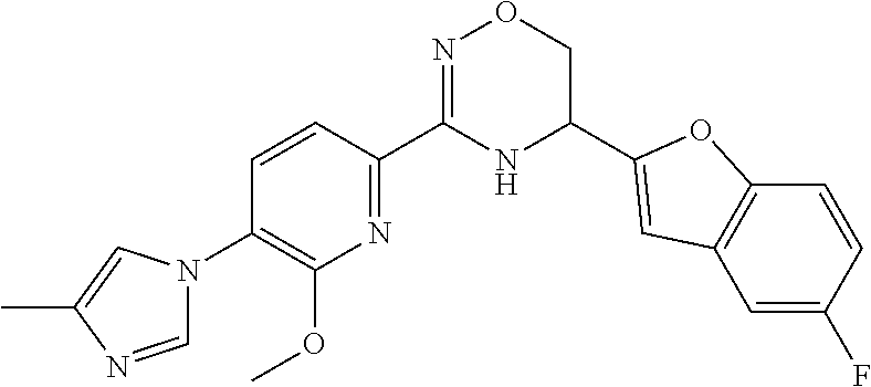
C1=CC(C2=NOCC(C3=CC4=C(C=CC(F)=C4)O3)N2)=NC(OC)=C1N1C=NC(C)=C1
